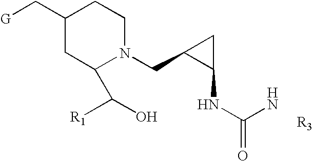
[R3].C1(C[G])CC(C([R1])O)N(CC2CC2NC(=O)N)CC1
